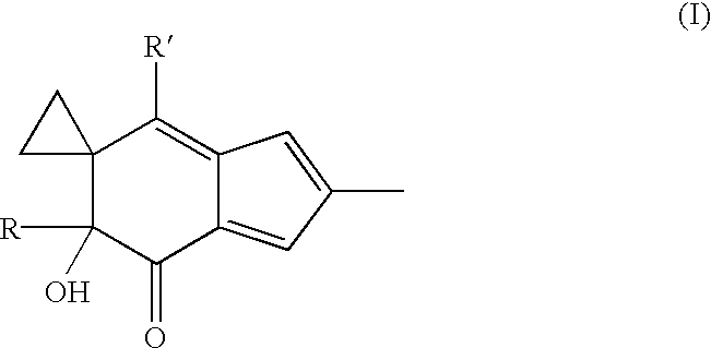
C12(C(O)([R])C(=O)C3=CC(C)=CC3=C1[R])CC2
